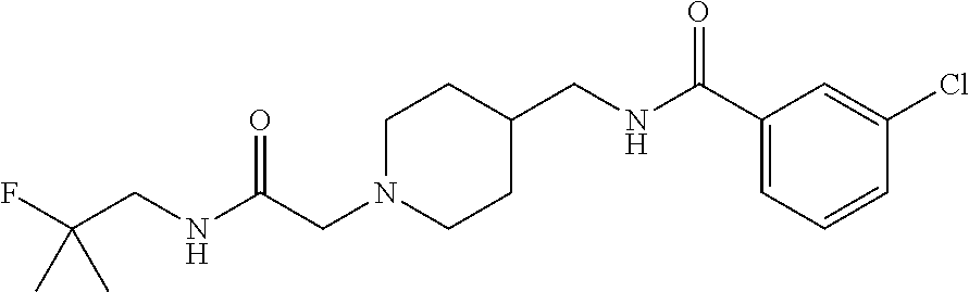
C1N(CC(=O)NCC(F)(C)C)CCC(CNC(C2=CC=CC(Cl)=C2)=O)C1
